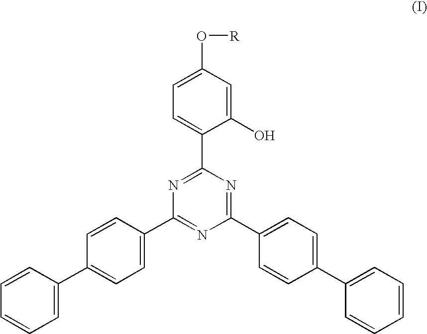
C1(O)=CC(O[R])=CC=C1C1=NC(C2=CC=C(C3=CC=CC=C3)C=C2)=NC(C2=CC=C(C3=CC=CC=C3)C=C2)=N1
